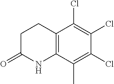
C1CC(=O)NC2=C1C(Cl)=C(Cl)C(Cl)=C2C
